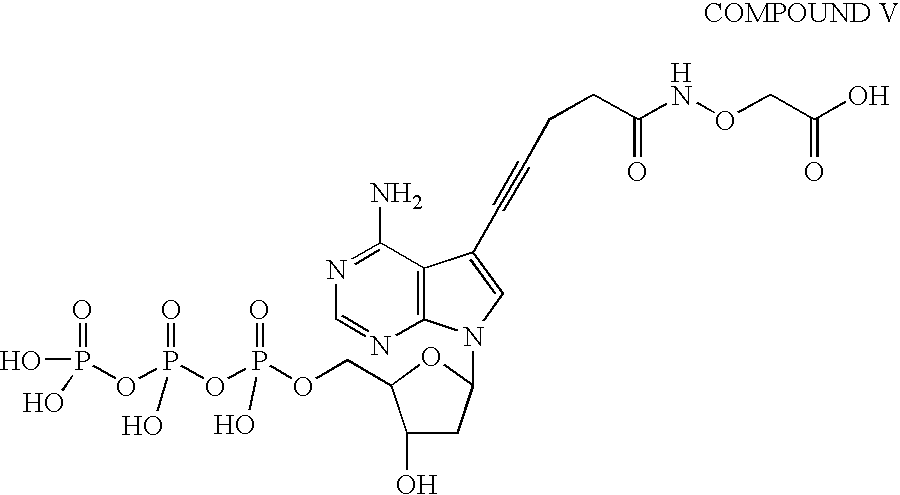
C(C1C(O)CC(N2C3=C(C(N)=NC=N3)C(C#CCCC(NOCC(O)=O)=O)=C2)O1)OP(OP(OP(O)(=O)O)(=O)O)(=O)O
